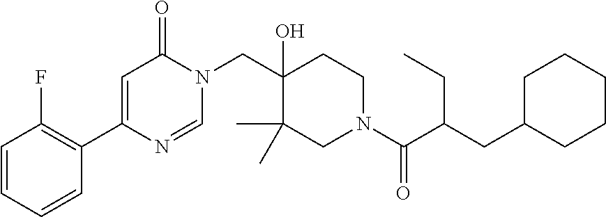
C1=CC=CC(C2=CC(=O)N(CC3(O)C(C)(C)CN(C(C(CC4CCCCC4)CC)=O)CC3)C=N2)=C1F
